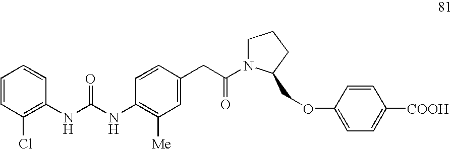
C1=CC(Cl)=C(NC(NC2=C([Me])C=C(CC(=O)N3CCCC3COC3=CC=C([COOH])C=C3)C=C2)=O)C=C1
